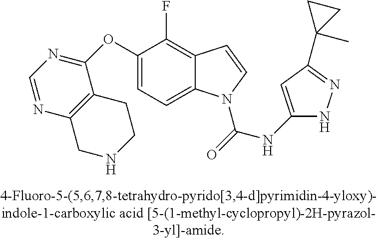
C1(OC2=NC=NC3=C2CCNC3)=CC=C2C(=C1F)C=CN2C(=O)NC1=CC(C2(C)CC2)=NN1
